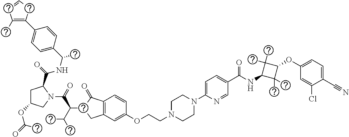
C1(C)=C(C2=CC=C(C(C)NC(=O)C3CC(OC(=O)C)CN3C(C(C3CC4=C(C3=O)C=CC(OCCN3CCN(C5=CC=C(C(=O)NC6C(C)(C)C(OC7=CC=C(C#N)C(Cl)=C7)C6(C)C)C=N5)CC3)=C4)C(C)C)=O)C=C2)CC=C1
